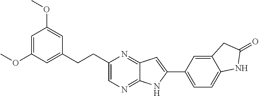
O(C1=CC(OC)=CC(CCC2=CN=C3C(=N2)C=C(C2=CC=C4C(=C2)CC(=O)N4)N3)=C1)C
